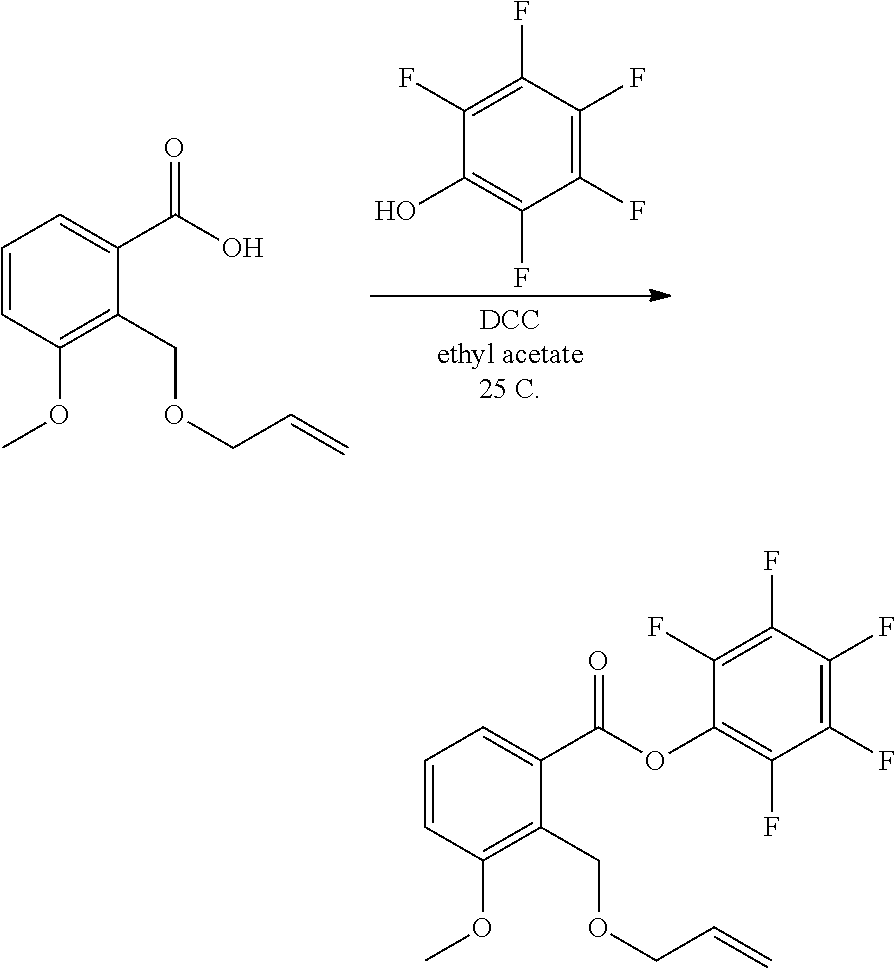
C1(F)=C(F)C(F)=C(F)C(O)=C1F.C1=CC(OC)=C(COCC=C)C(C(O)=O)=C1.C1=CC(OC)=C(COCC=C)C(C(=O)OC2=C(F)C(F)=C(F)C(F)=C2F)=C1
